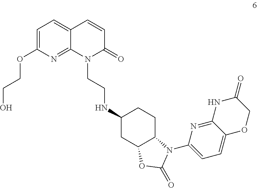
N1(CCNC2CC3C(CC2)N(C2=CC=C4C(=N2)NC(=O)CO4)C(=O)O3)C(=O)C=CC2=CC=C(OCCO)N=C12
